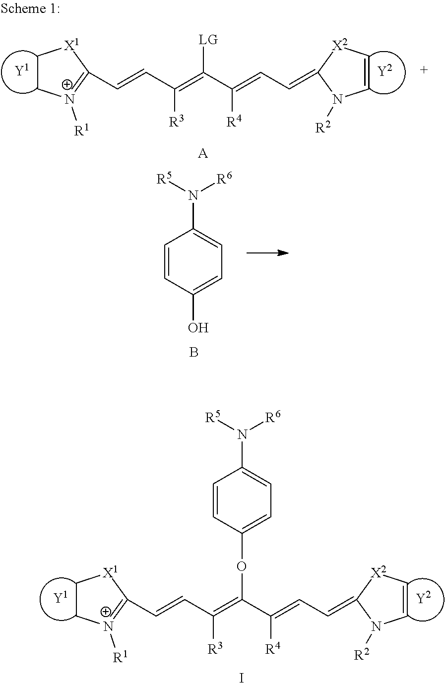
C1=CC(O)=CC=C1N([R6])[R5].B.C1C[N+]([R1])=C(C=CC(=C(C(=CC=C2N([R2])C=C[X2]2)[R4])OC2=CC=C(N([R5])[R6])C=C2)[R3])[X1]1.I.C1C[N+]([R1])=C(C=CC(=C(C(=CC=C2N([R2])C=C[X2]2)[R4])[LG])[R3])[X1]1.[A]
